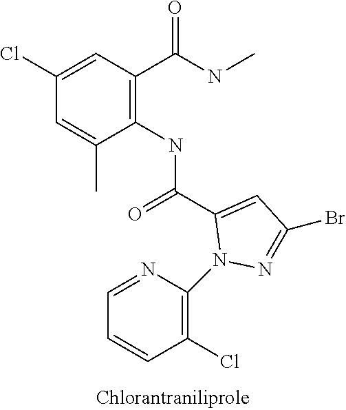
C1(Cl)=CC(C(NC)=O)=C(NC(C2=CC(Br)=NN2C2=C(Cl)C=CC=N2)=O)C(C)=C1
